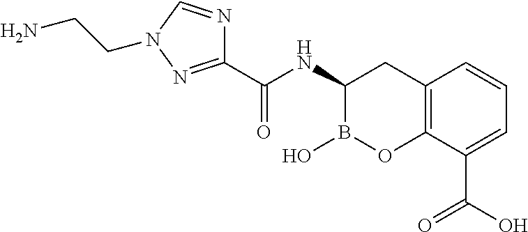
C12=C(C(C(O)=O)=CC=C1)OB(O)C(NC(C1=NN(CCN)C=N1)=O)C2
